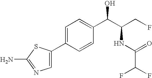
C1=C(C2=CN=C(N)S2)C=CC(C(C(CF)NC(=O)C(F)F)O)=C1
